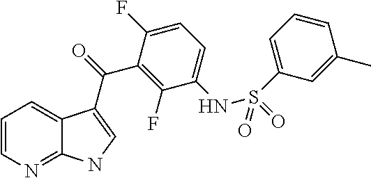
C1=CN=C2C(=C1)C(C(=O)C1=C(F)C(NS(C3=CC=CC(C)=C3)(=O)=O)=CC=C1F)=CN2
